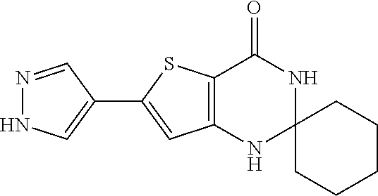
C1(C2=CC3=C(S2)C(=O)NC2(N3)CCCCC2)=CNN=C1
